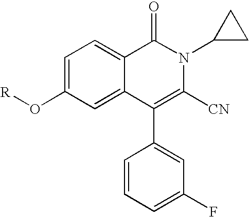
[R]OC1=CC=C2C(=C1)C(C1=CC(F)=CC=C1)=C([CN])N(C1CC1)C2=O
